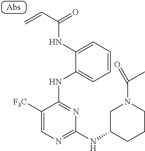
C1([F3C])=CN=C(NC2CCCN(C(=O)C)C2)N=C1NC1=CC=CC=C1NC(C=C)=O
